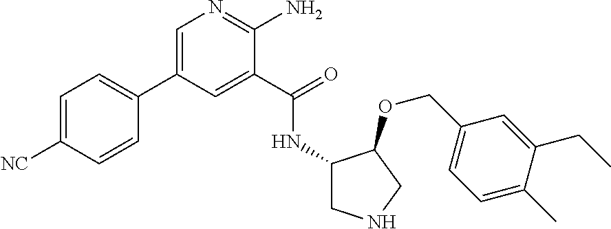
C1=C(C2=CC=C([NC])C=C2)C=C(C(=O)NC2CNCC2OCC2=CC=C(C)C(CC)=C2)C(N)=N1
